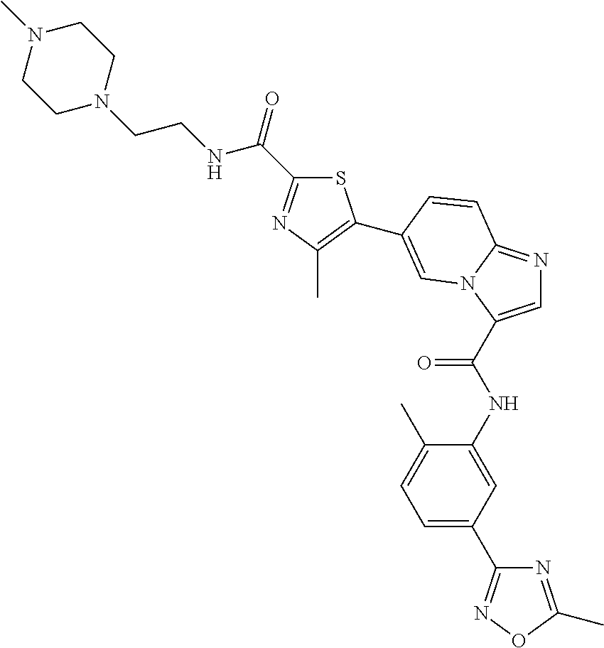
C(NCCN1CCN(C)CC1)(=O)C1=NC(C)=C(C2=CN3C(=NC=C3C(NC3=CC(C4=NOC(C)=N4)=CC=C3C)=O)C=C2)S1
